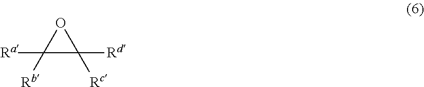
C1([Ra])([Rb])C([Rd])([Rc])O1
